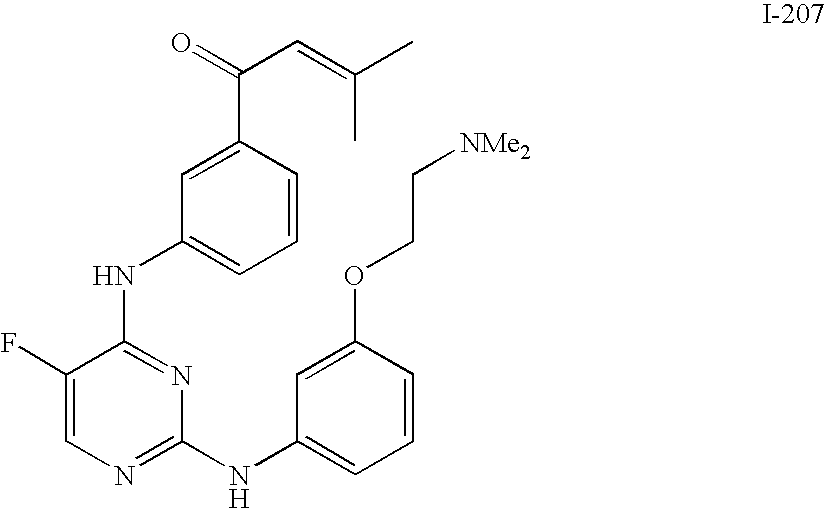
C1=CC(C(C=C(C)C)=O)=CC(NC2=NC(NC3=CC=CC(OCC[NMe2])=C3)=NC=C2F)=C1
